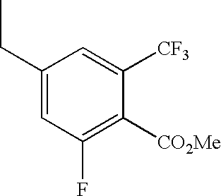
C1=C([CF3])C([CO2Me])=C(F)C=C1CC
